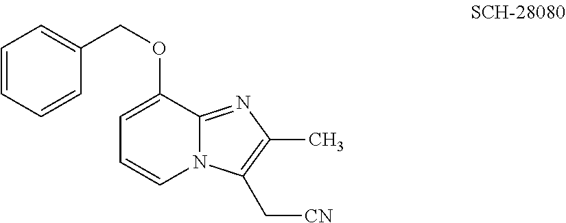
C1=CC=CC(COC2=CC=CN3C2=NC(C)=C3C[CN])=C1
